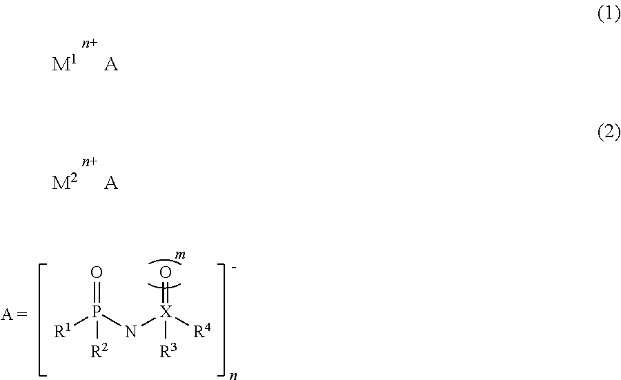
[M1].[A].[M2].[A].[R1]P(N[X]([R4])([R3])=O)([R2])=O
